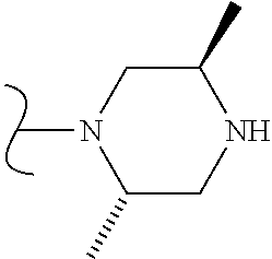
N1(C)C(C)CNC(C)C1
